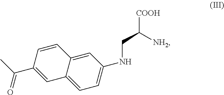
C1=CC(C(C)=O)=CC2=CC=C(NCC([COOH])[NH2])C=C12
